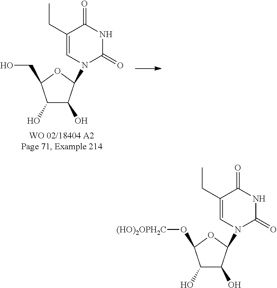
C1(O)C(O)C(N2C=C(CC)C(=O)NC2=O)OC1O[(HO)2OPH2C].C1(O)C(O)C(N2C=C(CC)C(=O)NC2=O)OC1CO
